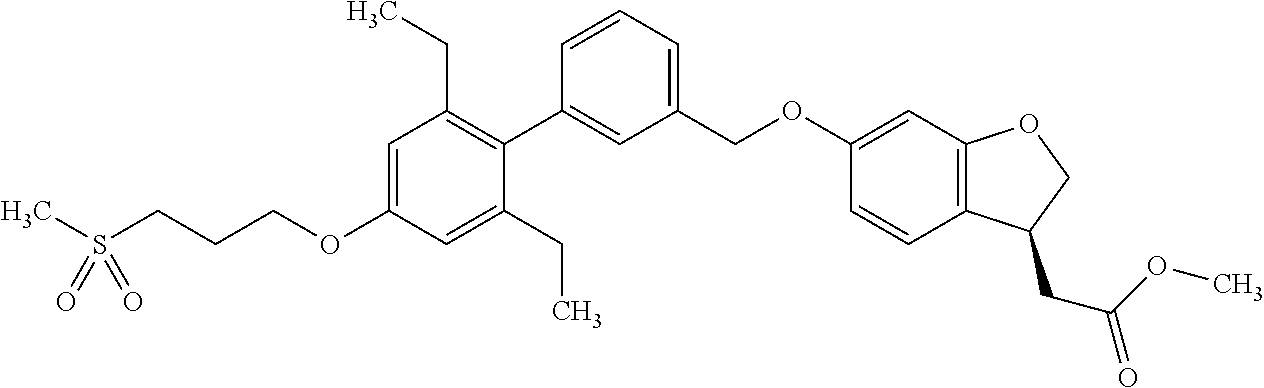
CS(CCCOC1=CC(CC)=C(C2=CC(COC3=CC4=C(C=C3)C(CC(OC)=O)CO4)=CC=C2)C(CC)=C1)(=O)=O
